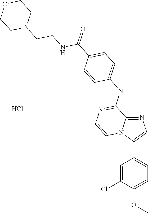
C1=C(Cl)C(OC)=CC=C1C1=CN=C2N1C=CN=C2NC1=CC=C(C(=O)NCCN2CCOCC2)C=C1.Cl
